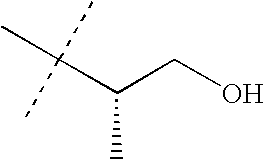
CC(C(CO)C)(C)C
